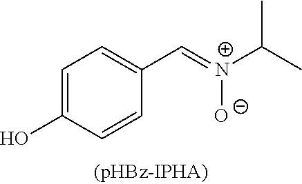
C1=C(O)C=CC(C=[N+]([O-])C(C)C)=C1
